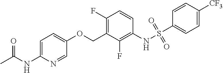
S(NC1=C(F)C(COC2=CC=C(NC(C)=O)N=C2)=C(F)C=C1)(=O)(=O)C1=CC=C([CF3])C=C1
